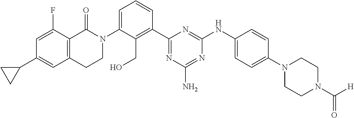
N1(C2=CC=CC(C3=NC(N)=NC(NC4=CC=C(N5CCN(C(=O)[H])CC5)C=C4)=N3)=C2CO)C(=O)C2=C(C=C(C3CC3)C=C2F)CC1
